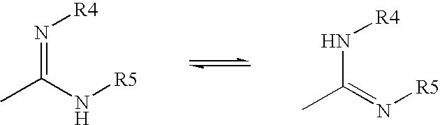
CC(N[R5])=N[R4].CC(=N[R5])N[R4]
